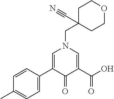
C1=CC(C2=CN(CC3(C#N)CCOCC3)C=C(C(O)=O)C2=O)=CC=C1C
